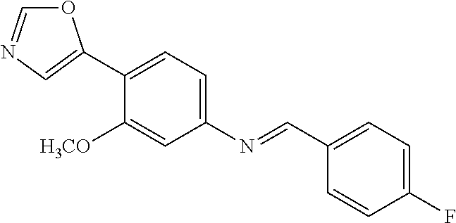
C1(C2=CN=CO2)=CC=C(N=CC2=CC=C(F)C=C2)C=C1[H3CO]
